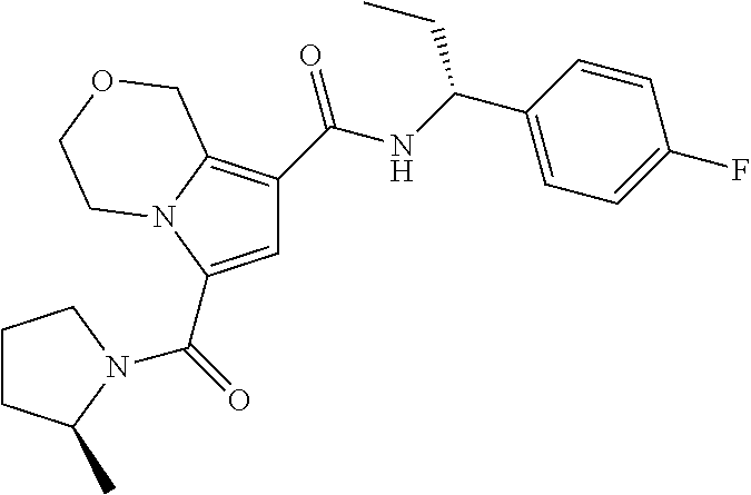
C1=C(C(=O)N2C(C)CCC2)N2C(=C1C(NC(C1=CC=C(F)C=C1)CC)=O)COCC2
